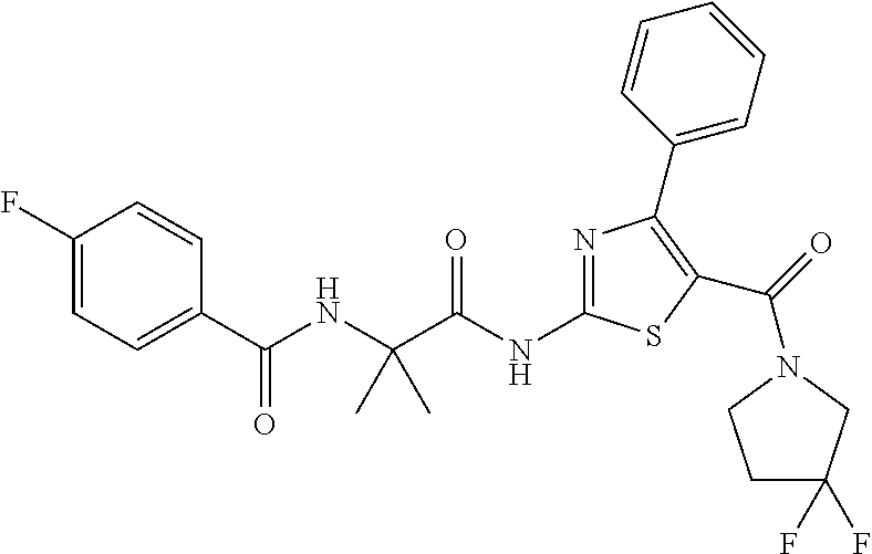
N(C(C(NC(C1=CC=C(F)C=C1)=O)(C)C)=O)C1=NC(C2=CC=CC=C2)=C(C(=O)N2CC(F)(F)CC2)S1
